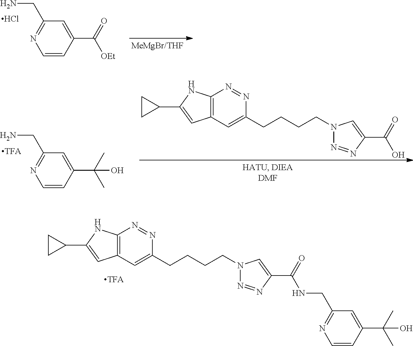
C1=CC(C(=O)[OEt])=CC(CN)=N1.Cl.C1=CC(C(C)(C)O)=CC(CN)=N1.C12=C(C=C(CCCCN3N=NC(C(=O)O)=C3)N=N1)C=C(C1CC1)N2.C12=C(C=C(CCCCN3N=NC(C(=O)NCC4=NC=CC(C(C)(C)O)=C4)=C3)N=N1)C=C(C1CC1)N2
